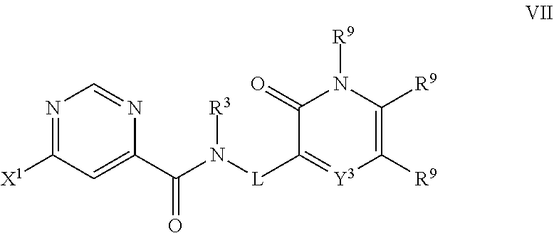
N1=C([X1])C=C(C(N([L]C2=[Y3]C([R9])=C([R9])N([R9])C2=O)[R3])=O)N=C1
